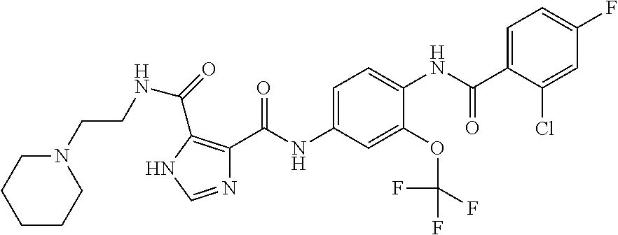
N1=CNC(C(=O)NCCN2CCCCC2)=C1C(NC1=CC=C(NC(=O)C2=CC=C(F)C=C2Cl)C(OC(F)(F)F)=C1)=O
